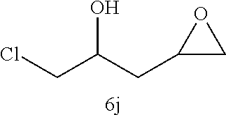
C1(CC(CCl)O)CO1
